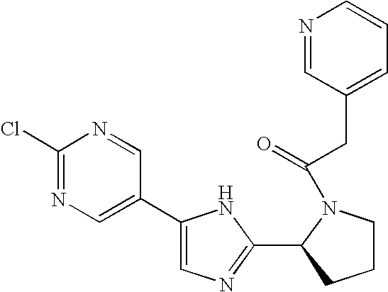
C1(Cl)=NC=C(C2=CN=C(C3N(C(CC4=CC=CN=C4)=O)CCC3)N2)C=N1
